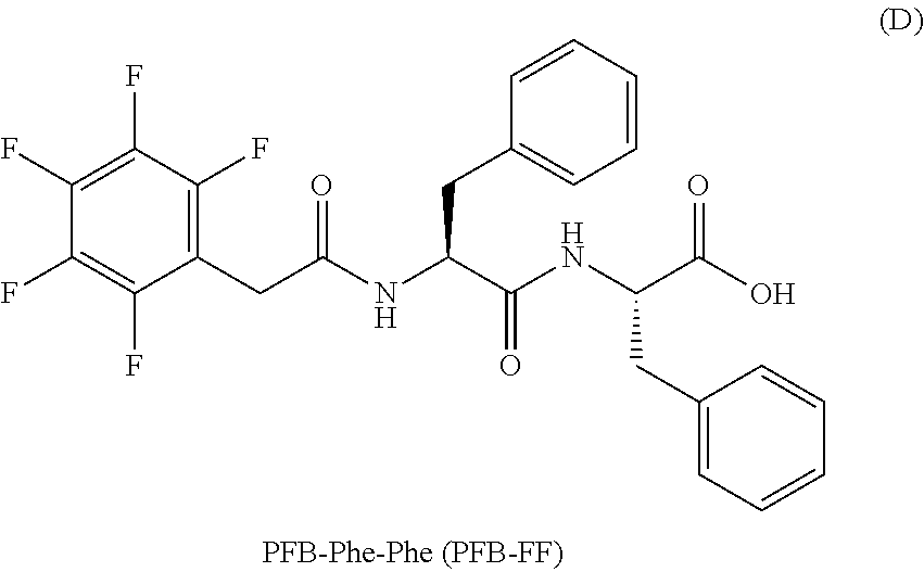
C1(CC(NC(C(NC(C(O)=O)CC2=CC=CC=C2)=O)CC2=CC=CC=C2)=O)=C(F)C(F)=C(F)C(F)=C1F
